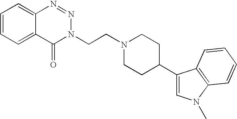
C1=CC=C2C(=C1)N=NN(CCN1CCC(C3=CN(C)C4=C3C=CC=C4)CC1)C2=O
